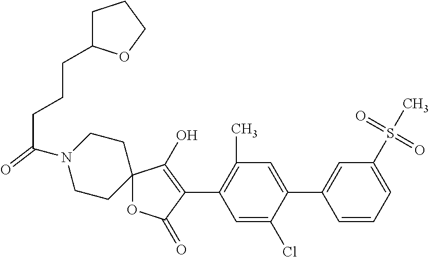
C12(OC(=O)C(C3=C(C)C=C(C4=CC(S(C)(=O)=O)=CC=C4)C(Cl)=C3)=C1O)CCN(C(CCCC1CCCO1)=O)CC2
